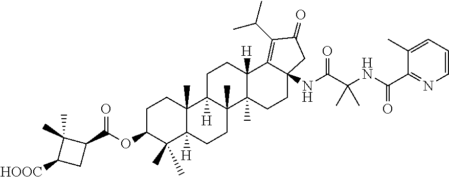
C1C(OC(=O)C2C(C)(C)C([HOOC])C2)C(C)(C)C2([H])C(C)(C1)C1([H])C(C)(CC2)C2(C)C([H])(CC1)C1=C(C(C)C)C(=O)CC1(NC(=O)C(C)(C)NC(=O)C1=NC=CC=C1C)CC2
